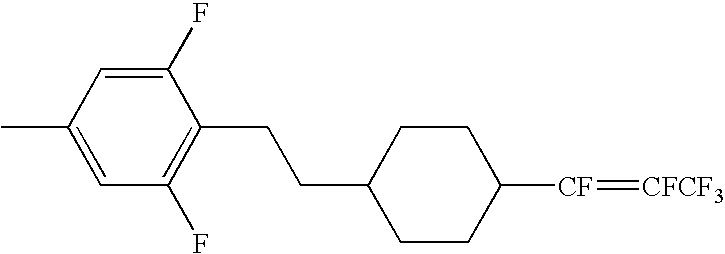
C1(CCC2=C(F)C=C(C)C=C2F)CCC([CF]=[CFCF3])CC1
